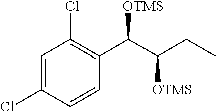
C1(Cl)=CC(Cl)=C(C(C(CC)[OTMS])[OTMS])C=C1
